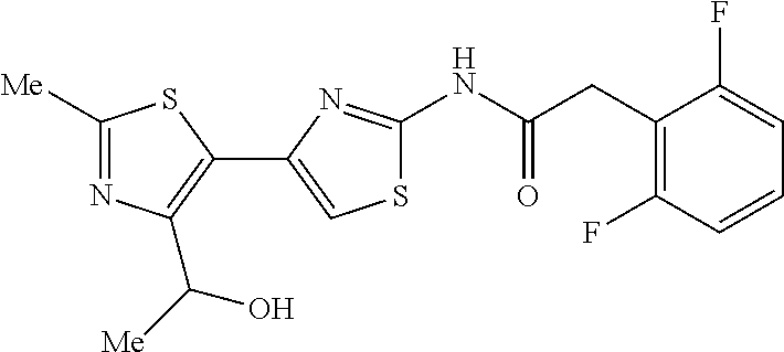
N(C(=O)CC1=C(F)C=CC=C1F)C1=NC(C2=C(C([Me])O)N=C([Me])S2)=CS1
